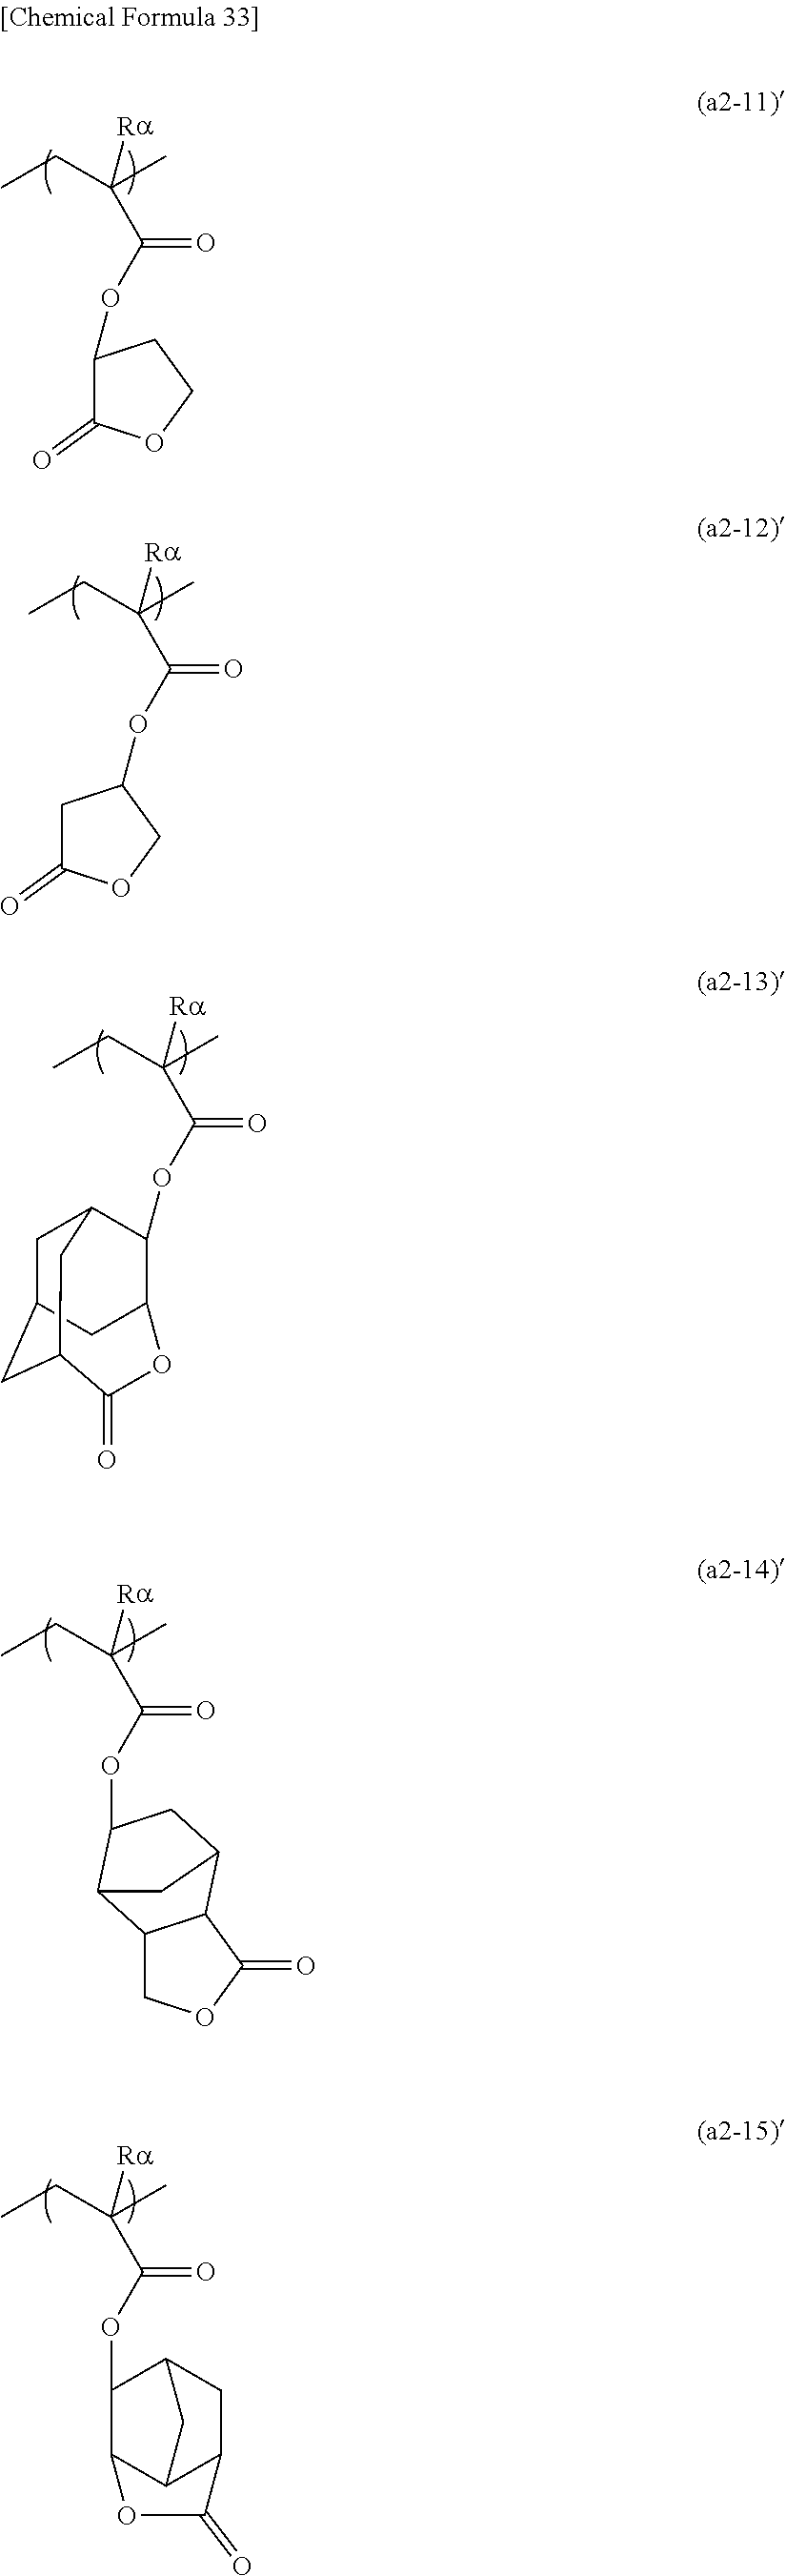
CCC(C)([Ra])C(OC1C(=O)OCC1)=O.CCC(C)([Ra])C(OC1CC(=O)OC1)=O.CCC(C)([Ra])C(OC1C2CC3CC1CC(C3)C(=O)O2)=O.CCC(C)([Ra])C(OC1CC2C3C(COC3=O)C1C2)=O.CCC(C)([Ra])C(OC1C2C3C(CC1C3)C(=O)O2)=O
